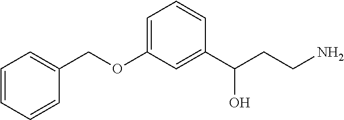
C1=C(OCC2=CC=CC=C2)C=C(C(CCN)O)C=C1
